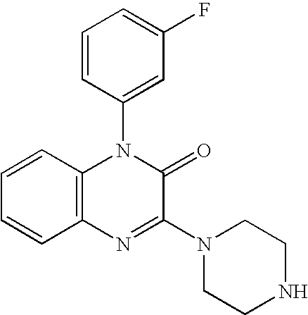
C1=CC2=C(C=C1)N=C(N1CCNCC1)C(=O)N2C1=CC(F)=CC=C1
